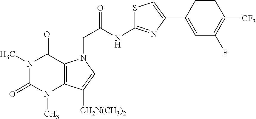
N1(C)C(=O)N(C)C2=C(C1=O)N(CC(NC1=NC(C3=CC(F)=C([CF3])C=C3)=CS1)=O)C=C2[CH2N(CH3)2]
